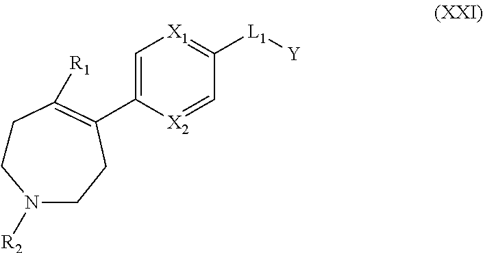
C1(C2=C([R1])CCN([R2])CC2)=C[X1]=C([L1][Y])C=[X2]1
